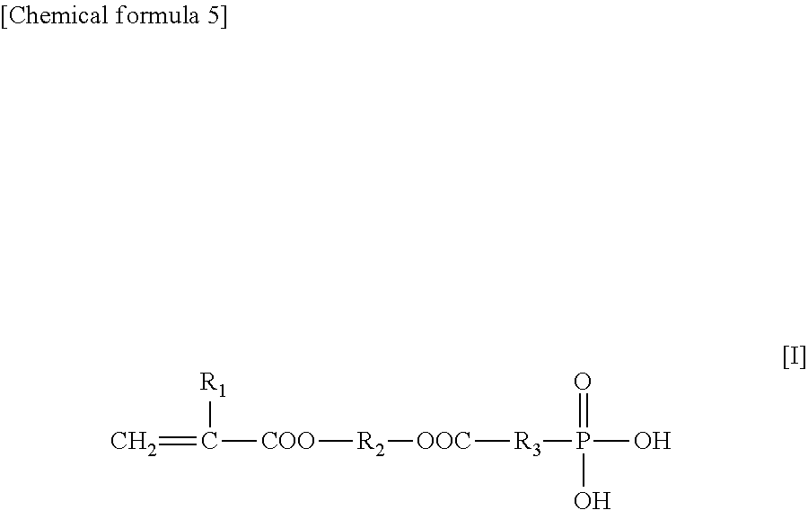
C=C([COO][R2][OOC][R3]P(O)(=O)O)[R1]
